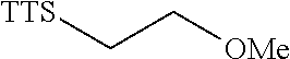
[TTS]CC[OMe]
